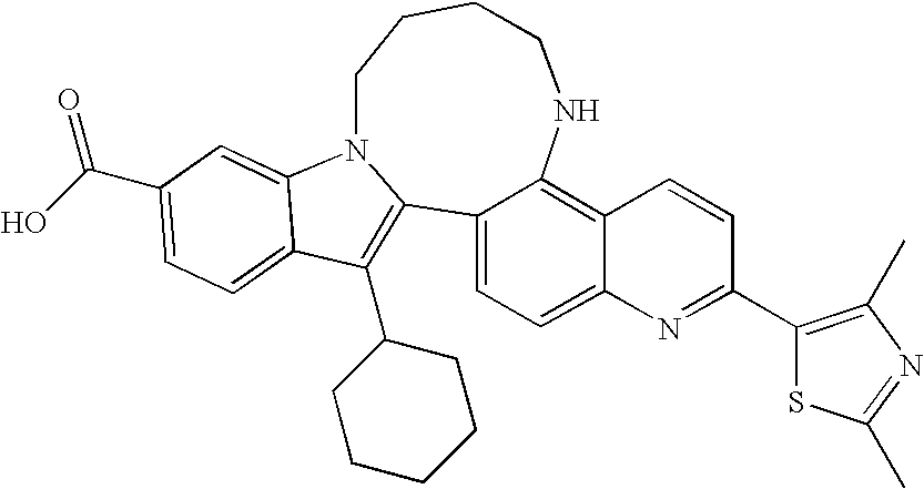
C12=C(C3CCCCC3)C3=CC=C(C(O)=O)C=C3N1CCCCNC1=C3C(=CC=C21)N=C(C1=C(C)N=C(C)S1)C=C3
